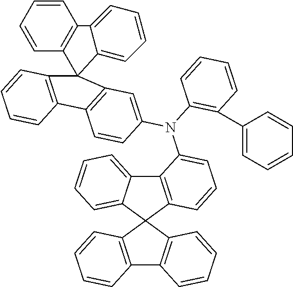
C12=C(C=CC=C1)C1(C3=C2C=CC=C3)C2=C(C3=CC=CC=C31)C(N(C1=C(C3=CC=CC=C3)C=CC=C1)C1=CC3=C(C=C1)C1=C(C=CC=C1)C31C3=C(C=CC=C3)C3=CC=CC=C13)=CC=C2
